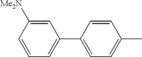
C1=CC(C2=CC=CC([Me2N])=C2)=CC=C1C
